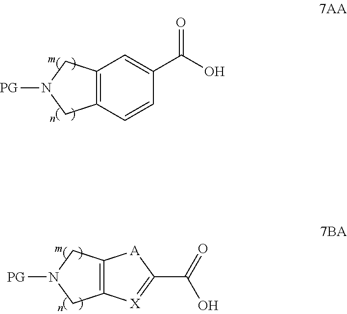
C12=C(C=CC(C(O)=O)=C1)CN([PG])C2.C12=C(CN([PG])C1)[A]C(C(=O)O)=[X]2
